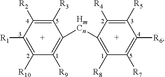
C1([R3])=C([R2])C([R1])=C([R10])C([R9])=C1[HmCn]C1=C([R8])C([R7])=C([R6])C([R5])=C1[R4]
